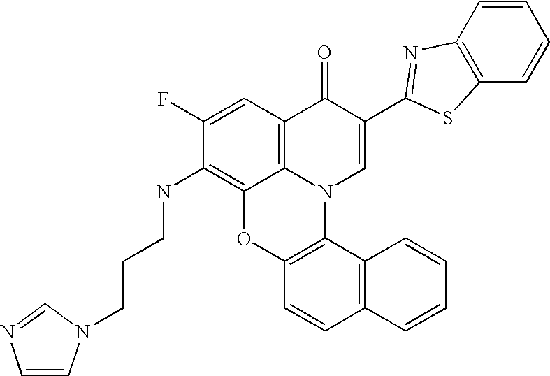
C1(F)=CC2=C3C(=C1NCCCN1C=CN=C1)OC1=C(N3C=C(C3=NC4=C(C=CC=C4)S3)C2=O)C2=C(C=C1)C=CC=C2
